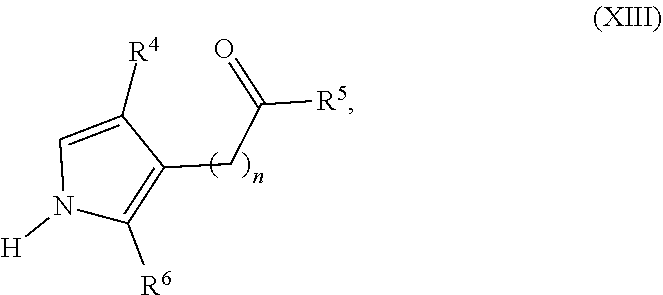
N1([H])C([R6])=C(CC(=O)[R5])C([R4])=C1
